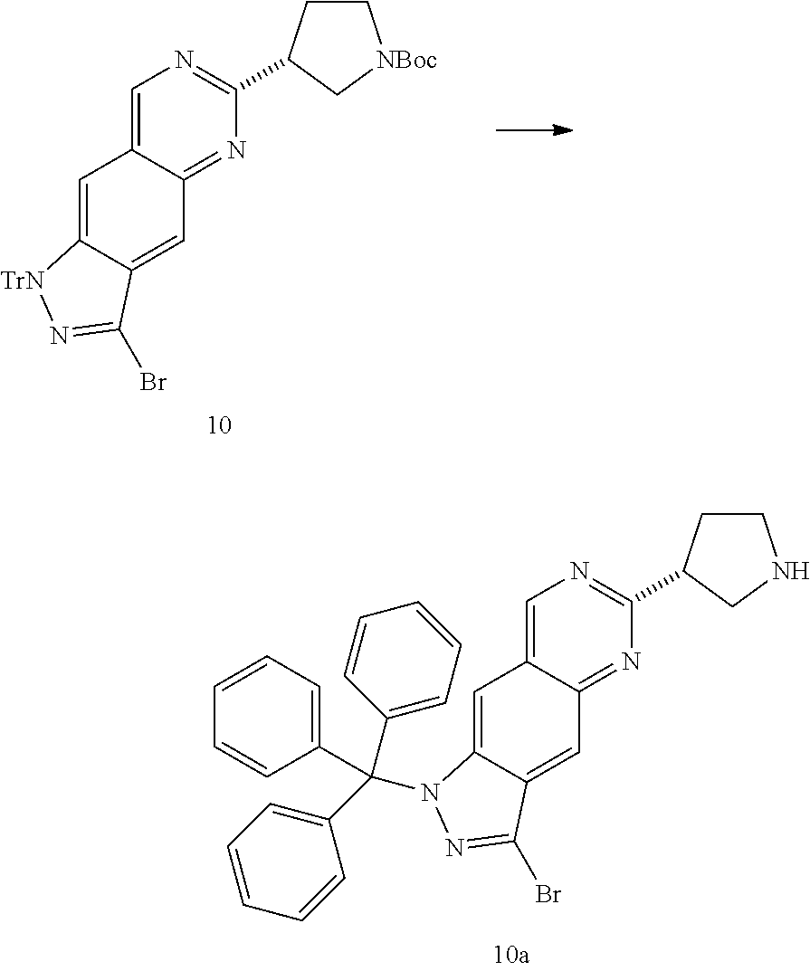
C1CC(C2=NC=C3C(=N2)C=C2C(=C3)N(C(C3=CC=CC=C3)(C3=CC=CC=C3)C3=CC=CC=C3)N=C2Br)CN1.C1CC(C2=NC=C3C(=N2)C=C2C(=C3)[TrN]N=C2Br)C[NBoc]1
